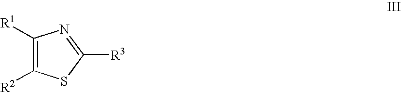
C1([R1])=C([R2])SC([R3])=N1
